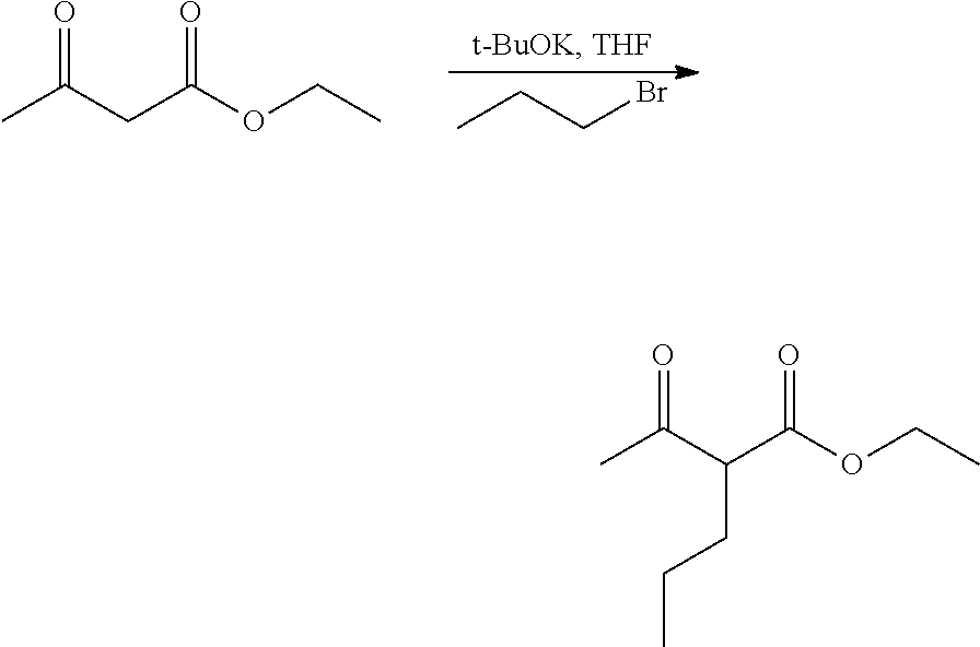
CCCBr.CC(CC(OCC)=O)=O.CC(C(C(OCC)=O)CCC)=O
